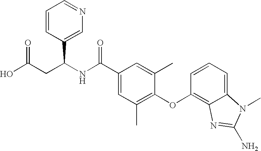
OC(CC(NC(C1=CC(C)=C(OC2=C3C(=CC=C2)N(C)C(N)=N3)C(C)=C1)=O)C1=CN=CC=C1)=O
